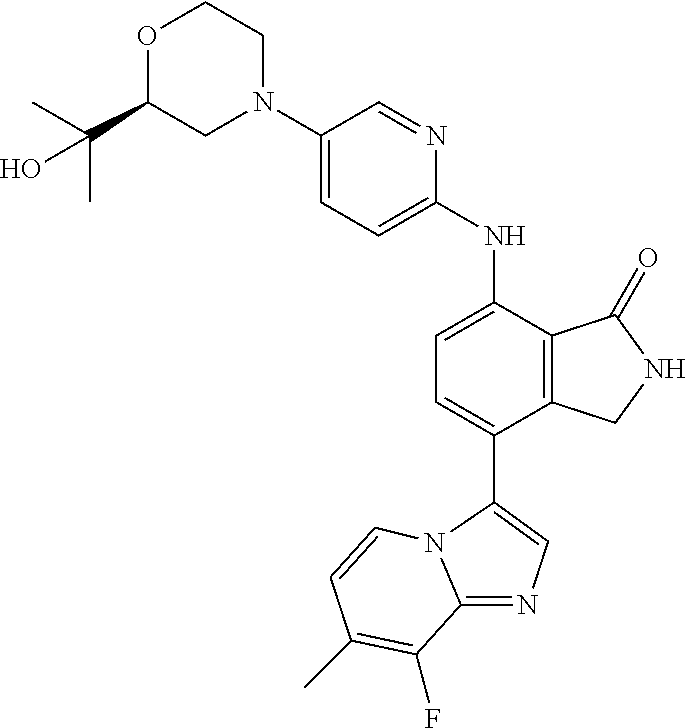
C1(N2CCOC(C(C)(C)O)C2)=CC=C(NC2=CC=C(C3=CN=C4N3C=CC(C)=C4F)C3=C2C(=O)NC3)N=C1
